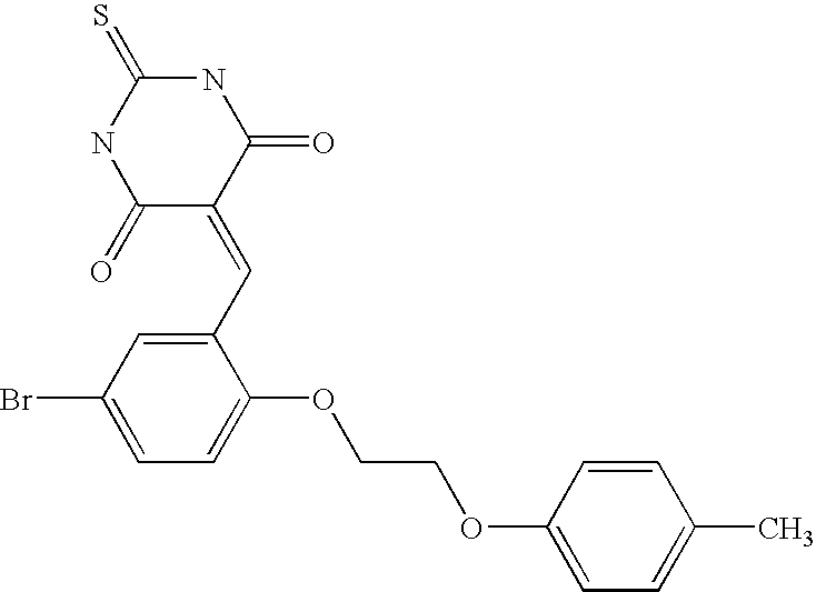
S=C1NC(=O)C(=CC2=CC(Br)=CC=C2OCCOC2=CC=C(C)C=C2)C(=O)N1
